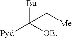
[Bu]C([OEt])([Pyd])C[Me]
